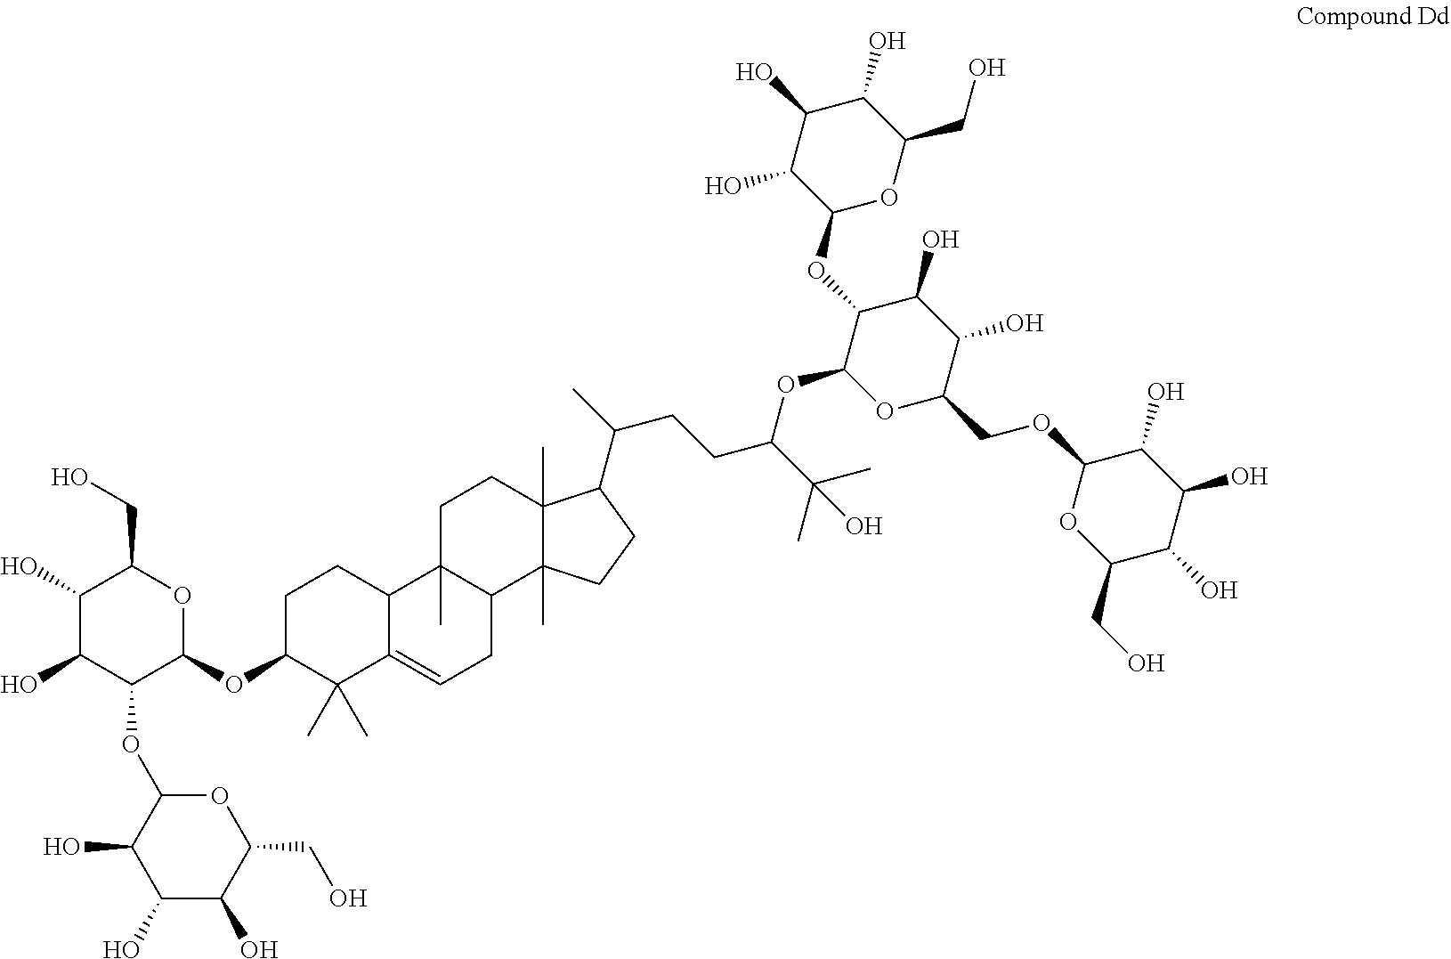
C1(O)C(O)C(OC2OC(CO)C(O)C(O)C2O)C(OC2CCC3C(=CCC4C3(C)CCC3(C)C4(C)CCC3C(CCC(C(C)(C)O)OC3OC(COC4OC(CO)C(O)C(O)C4O)C(O)C(O)C3OC3OC(CO)C(O)C(O)C3O)C)C2(C)C)OC1CO
